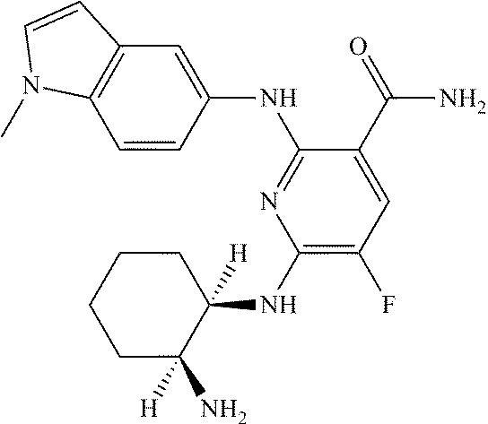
C1=CC(NC2=NC(NC3([H])C(N)([H])CCCC3)=C(F)C=C2C(=O)N)=CC2=C1N(C)C=C2
